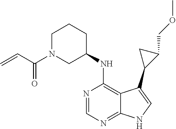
C1=NC(NC2CCCN(C(C=C)=O)C2)=C2C(=N1)NC=C2C1C(COC)C1
